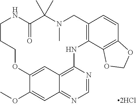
COC1=CC2=NC=NC3=C2C=C1OCCCNC(=O)C(C)(C)N(C)CC1=C(N3)C2=C(C=C1)OCO2
